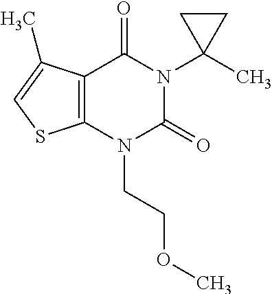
C12=C(N(CCOC)C(=O)N(C3(C)CC3)C1=O)SC=C2C
